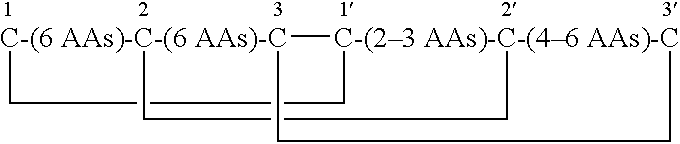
[C-(6 AAs)-C-(6 AAs)-C]123[C-(23 AAs)-C-(46 AAs)-C](CC1)(CC2)CC3
